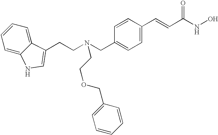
C(N(CC1=CC=C(C=CC(NO)=O)C=C1)CCOCC1=CC=CC=C1)CC1=CNC2=CC=CC=C21
